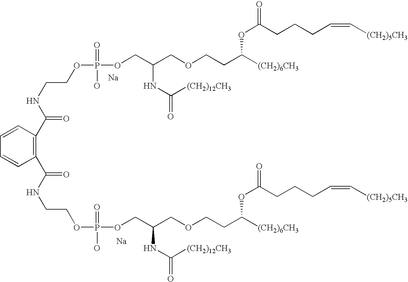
[Na].[Na].N(CCOP(OCC(COCCC([(CH2)6CH3])OC(=O)CCCC=C[(CH2)5CH3])NC(=O)[(CH2)12CH3])(=O)O)C(=O)C1=C(C(NCCOP(O)(=O)OCC(COCCC([(CH2)6CH3])OC(=O)CCCC=C[(CH2)5CH3])NC(=O)[(CH2)12CH3])=O)C=CC=C1
